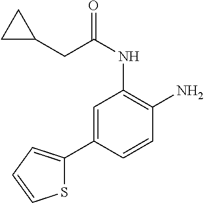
C1=C(C2=CC=CS2)C=CC(N)=C1NC(=O)CC1CC1
